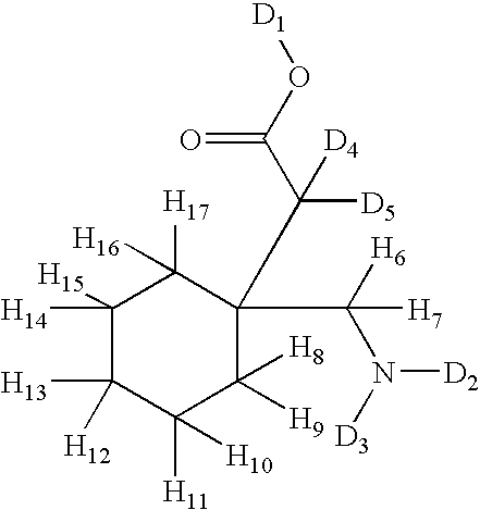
C1([H14])([H15])C([H13])([H12])C([H11])([H10])C([H9])([H8])C(C(C(O[D1])=O)([D5])[D4])(C([H6])(N([D3])[D2])[H7])C1([H17])[H16]
